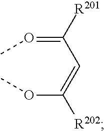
C(=OC)(C=C(OC)[R202])[R201]
